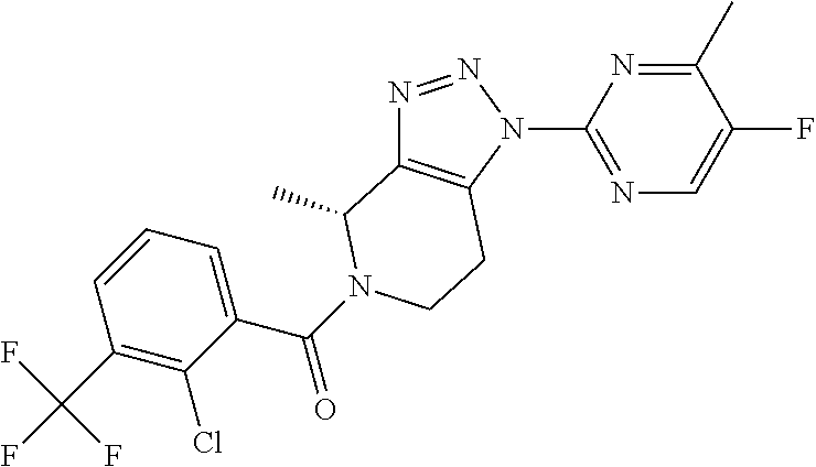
C1(C)=NC(N2C3=C(N=N2)C(C)N(C(C2=CC=CC(C(F)(F)F)=C2Cl)=O)CC3)=NC=C1F
